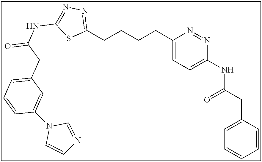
C1(CCCCC2=CC=C(NC(CC3=CC=CC=C3)=O)N=N2)=NN=C(NC(=O)CC2=CC=CC(N3C=CN=C3)=C2)S1
